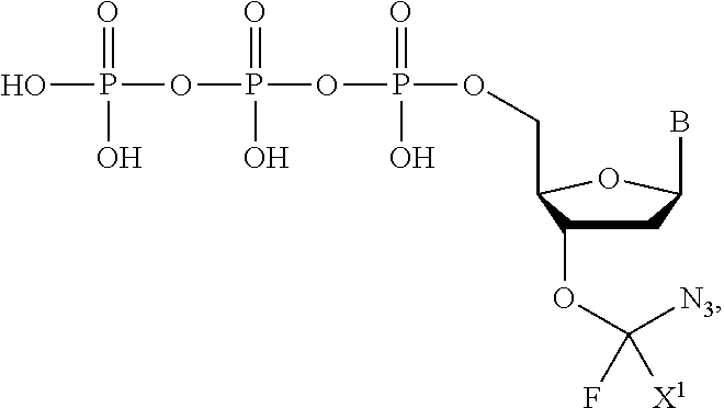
C1C(OC([N3])(F)[X1])C(COP(OP(OP(O)(=O)O)(=O)O)(=O)O)OC1B
